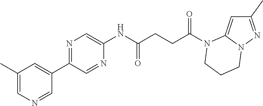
C1(C)=NN2C(=C1)N(C(CCC(NC1=CN=C(C3=CC(C)=CN=C3)C=N1)=O)=O)CCC2
